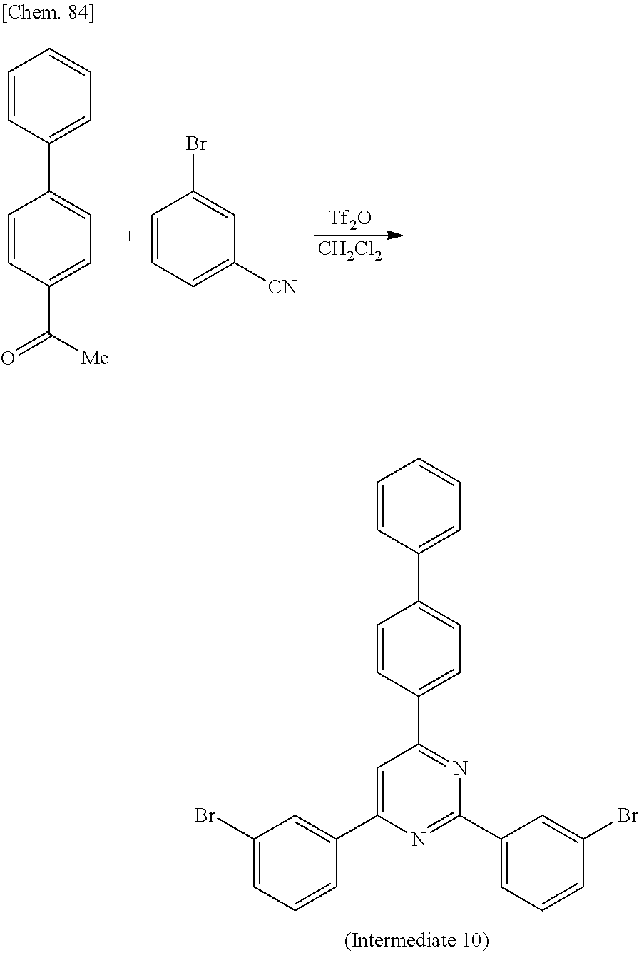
C1(Br)=CC=CC(C2=CC(C3=CC=C(C4=CC=CC=C4)C=C3)=NC(C3=CC=CC(Br)=C3)=N2)=C1.[Tf2O].[CH2Cl2].C1=CC(C2=CC=C(C([Me])=O)C=C2)=CC=C1.BrC1=CC([CN])=CC=C1
